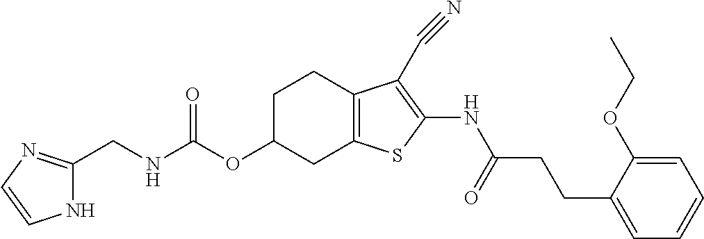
N(C(OC1CC2=C(CC1)C(C#N)=C(NC(CCC1=CC=CC=C1OCC)=O)S2)=O)CC1=NC=CN1
